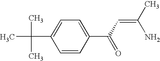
CC(C1=CC=C(C(C=C(C)N)=O)C=C1)(C)C
